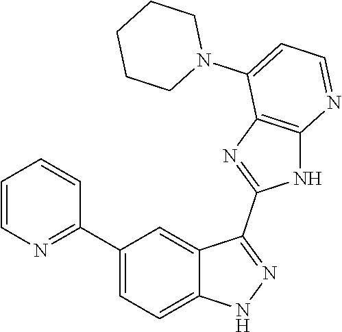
C1(C2=CC=C3C(=C2)C(C2=NC4=C(N2)N=CC=C4N2CCCCC2)=NN3)=NC=CC=C1
